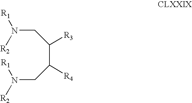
[R2]N(CC(C(CN([R1])[R2])[R4])[R3])[R1]
